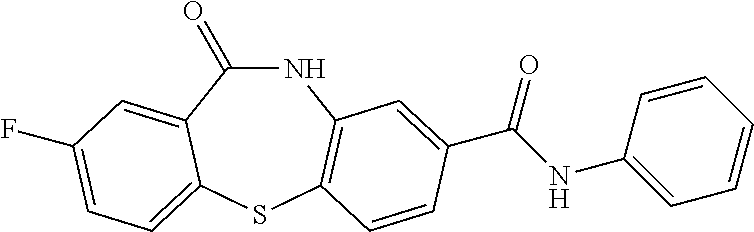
C1(=O)NC2=C(SC3=CC=C(F)C=C13)C=CC(C(NC1=CC=CC=C1)=O)=C2
